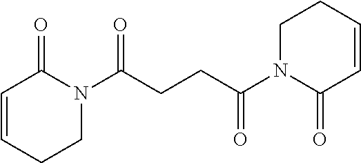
C1=CCCN(C(=O)CCC(=O)N2C(=O)C=CCC2)C1=O
